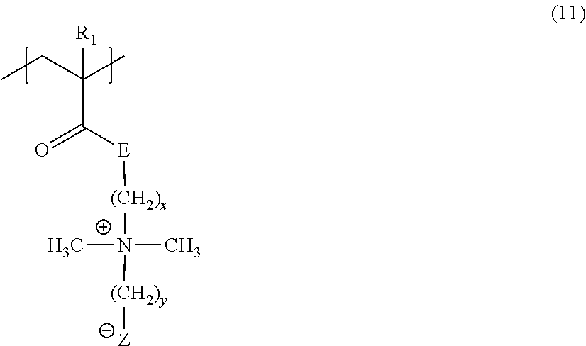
C(C([E][(CH2)x][N+]([(CH2)y][Z])(C)C)=O)(CC)(C)[R1]
